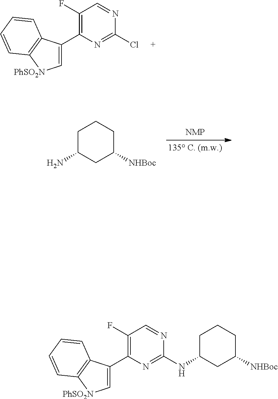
C1(F)=C(C2=C[PhSO2N]C3=C2C=CC=C3)N=C(Cl)N=C1.C1C(N)CC([NHBoc])CC1.C1(F)=C(C2=C[PhSO2N]C3=C2C=CC=C3)N=C(NC2CC([NHBoc])CCC2)N=C1
